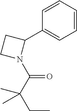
C1(C2CCN2C(=O)C(CC)(C)C)=CC=CC=C1
